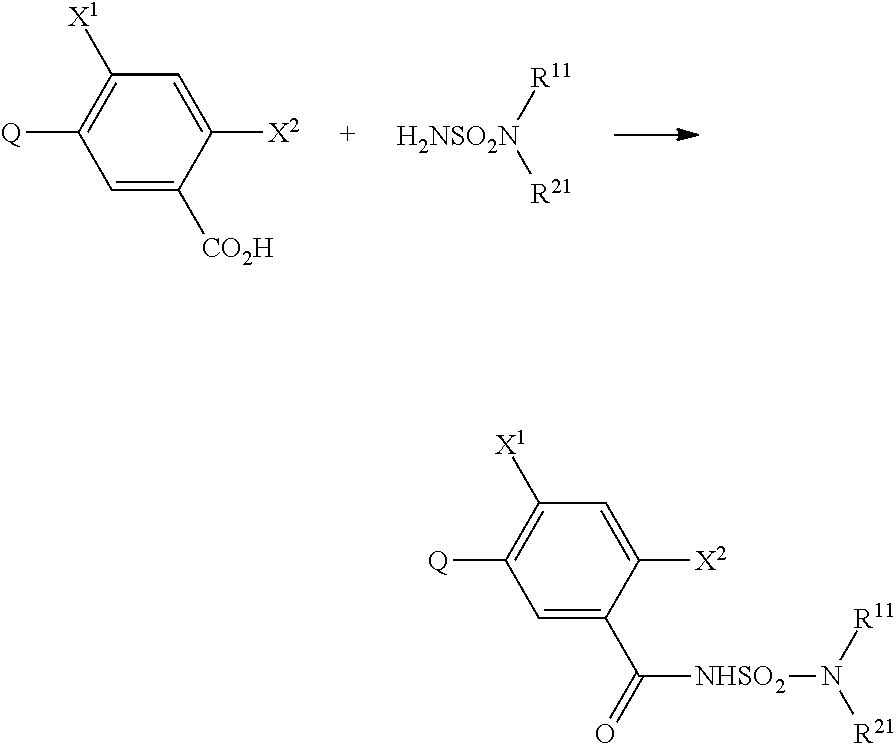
C1=C([CO2H])C([X2])=CC([X1])=C1[Q].[R11][H2NSO2N][R21].C1=C(C(=O)[NHSO2]N([R21])[R11])C([X2])=CC([X1])=C1[Q]
